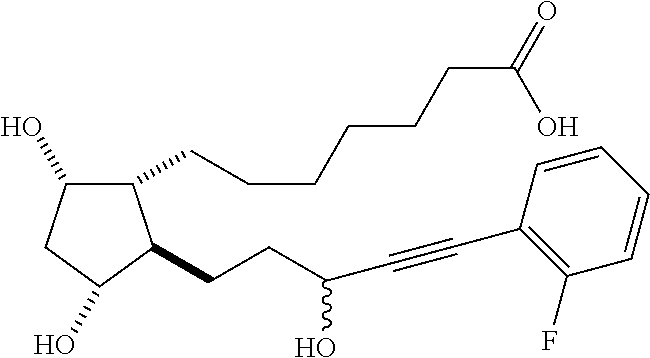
C1(CCCCCCC(=O)O)C(O)CC(O)C1CCC(O)C#CC1=C(F)C=CC=C1
